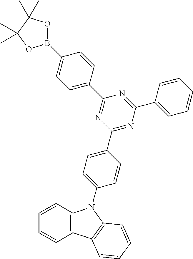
B1(C2=CC=C(C3=NC(C4=CC=C(N5C6=C(C7=C5C=CC=C7)C=CC=C6)C=C4)=NC(C4=CC=CC=C4)=N3)C=C2)OC(C)(C)C(C)(C)O1
